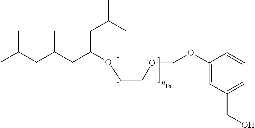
CC(CC(CC(CC(C)C)OCCOCOC1=CC(CO)=CC=C1)C)C
